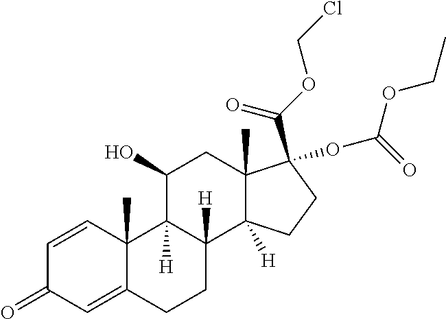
C1=CC2(C)C(=CC1=O)CCC1([H])C2([H])C(O)CC2(C)C1([H])CCC2(OC(OCC)=O)C(OCCl)=O
